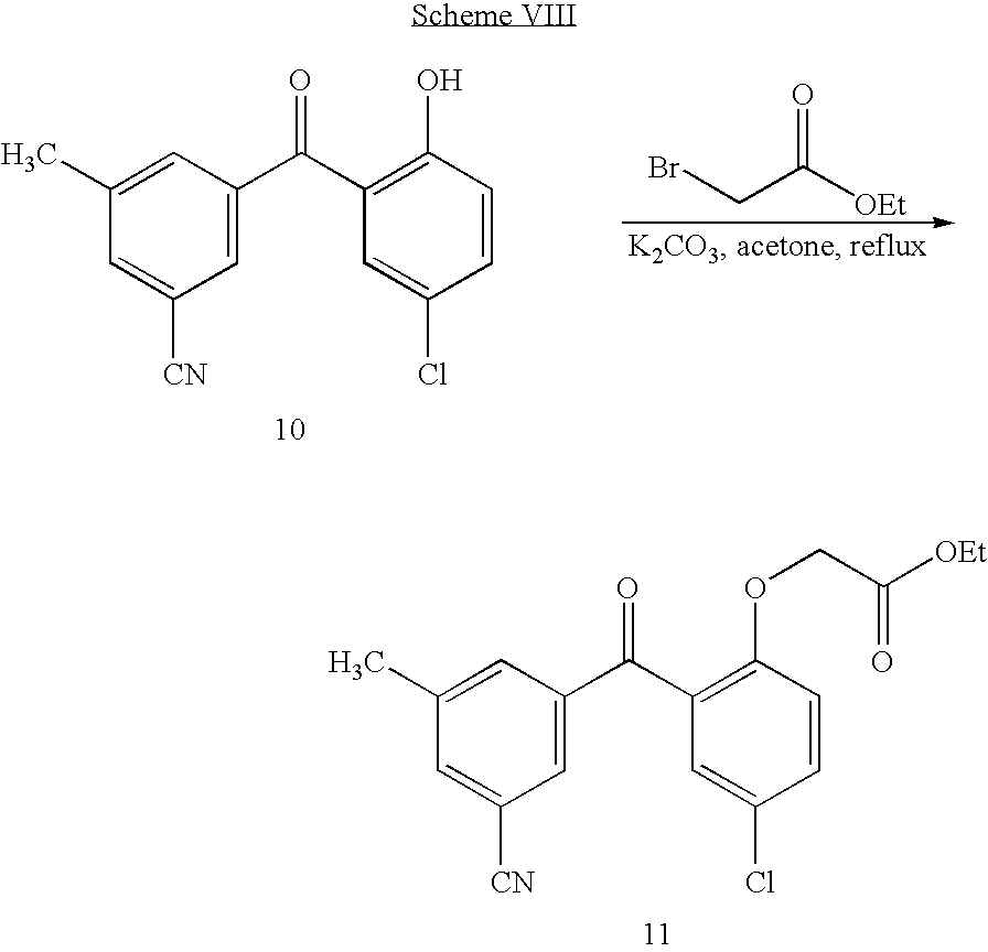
C1(C)=CC(C(C2=C(OCC([OEt])=O)C=CC(Cl)=C2)=O)=CC([CN])=C1.BrCC([OEt])=O.C1(C)=CC(C(C2=C(O)C=CC(Cl)=C2)=O)=CC([CN])=C1
